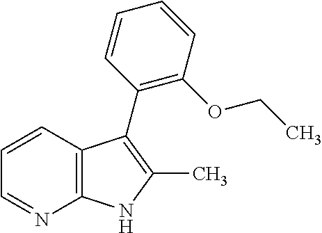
C12=C(C=CC=N1)C(C1=C(OCC)C=CC=C1)=C(C)N2
